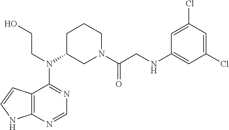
C12=C(N=CN=C1N(C1CN(C(CNC3=CC(Cl)=CC(Cl)=C3)=O)CCC1)CCO)NC=C2
